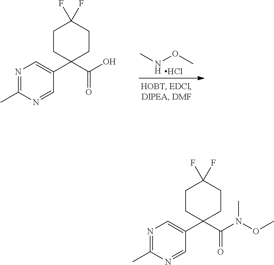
CNOC.Cl.C1CC(C2=CN=C(C)N=C2)(C(O)=O)CCC1(F)F.C1CC(C2=CN=C(C)N=C2)(C(N(OC)C)=O)CCC1(F)F
